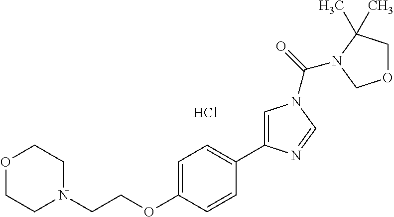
O1CCN(CCOC2=CC=C(C3=CN(C(=O)N4C(C)(C)COC4)C=N3)C=C2)CC1.Cl
